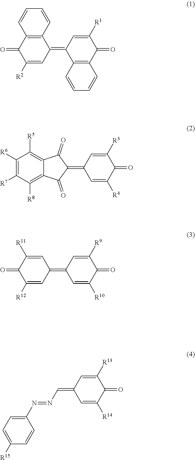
C12=C(C=CC=C1)C(=C1C3=C(C(=O)C([R1])=C1)C=CC=C3)C=C([R2])C2=O.C1([R6])=C([R7])C([R8])=C2C(=C1[R5])C(=O)C(=C1C=C([R4])C(=O)C([R3])=C1)C2=O.C1(=C2C=C([R10])C(=O)C([R9])=C2)C=C([R11])C(=O)C([R12])=C1.C1([R15])=CC=C(N=NC=C2C=C([R14])C(=O)C([R13])=C2)C=C1
